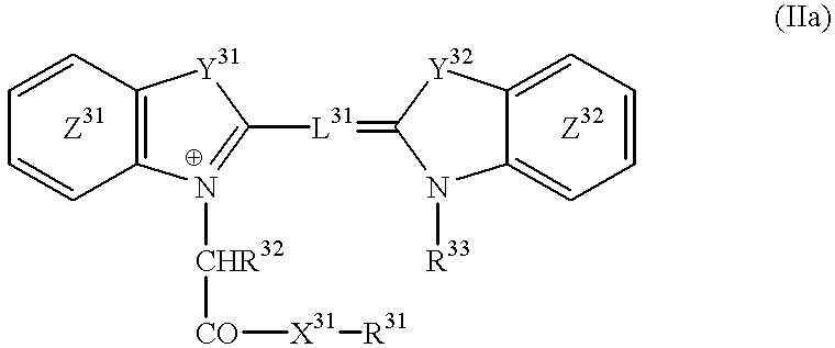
C1=CC=CC2=C1[Y31]C([L31]=C1N([R33])C3=CC=CC=C3[Y32]1)=N2[CHR32][CO][X31][R31].[Z31].[Z32]
